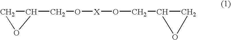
C1(CO[X]OCC2CO2)CO1
